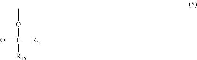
O=P([R14])([R15])OC
